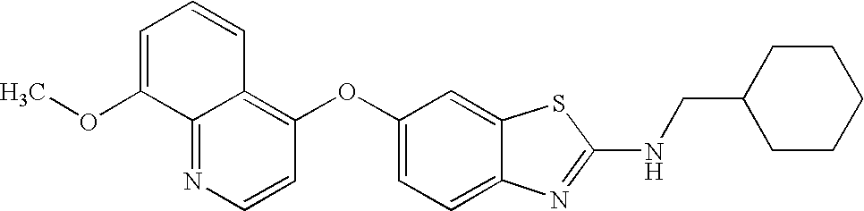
N1=C2C(=C(OC3=CC=C4C(=C3)SC(NCC3CCCCC3)=N4)C=C1)C=CC=C2OC
